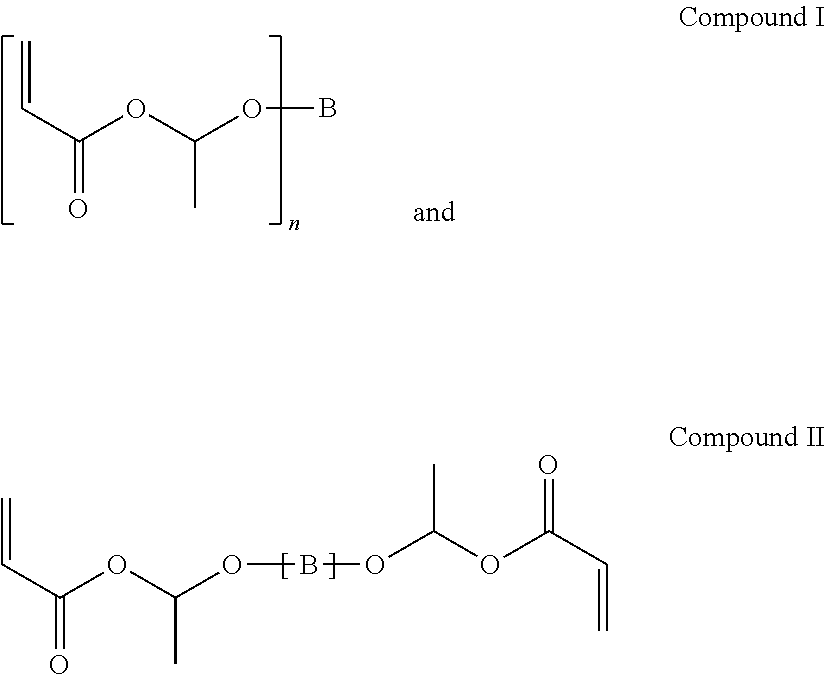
C=CC(OC(OB)C)=O.C=CC(OC(OBOC(OC(C=C)=O)C)C)=O
